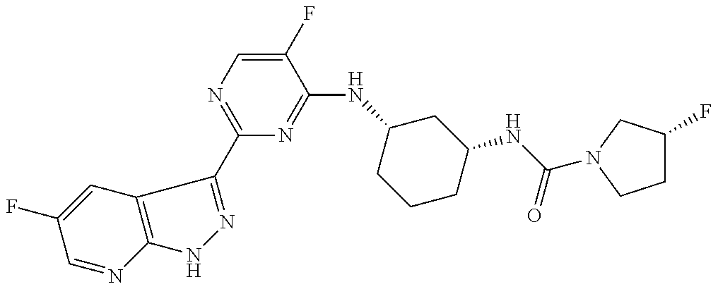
C1=NC2=C(C=C1F)C(C1=NC=C(F)C(NC3CCCC(NC(=O)N4CC(F)CC4)C3)=N1)=NN2
